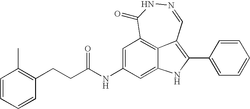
N1=CC2=C(C3=CC=CC=C3)NC3=CC(NC(=O)CCC4=C(C)C=CC=C4)=CC(=C23)C(=O)N1
